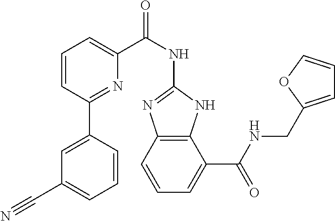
C1=CC(C2=CC(C#N)=CC=C2)=NC(C(NC2=NC3=C(N2)C(C(NCC2=CC=CO2)=O)=CC=C3)=O)=C1
